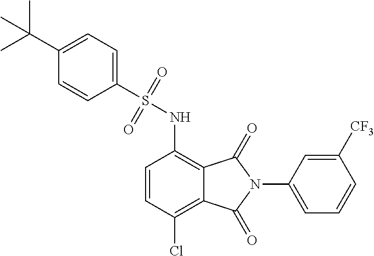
C1=CC(Cl)=C2C(=C1NS(C1=CC=C(C(C)(C)C)C=C1)(=O)=O)C(=O)N(C1=CC=CC([CF3])=C1)C2=O
